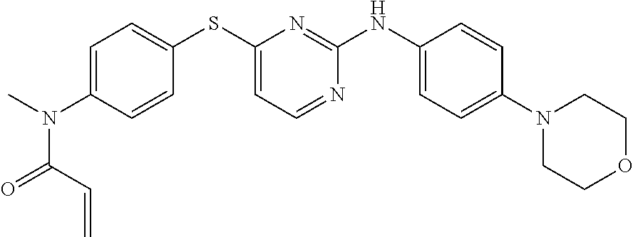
C1=C(N(C)C(=O)C=C)C=CC(SC2=CC=NC(NC3=CC=C(N4CCOCC4)C=C3)=N2)=C1
